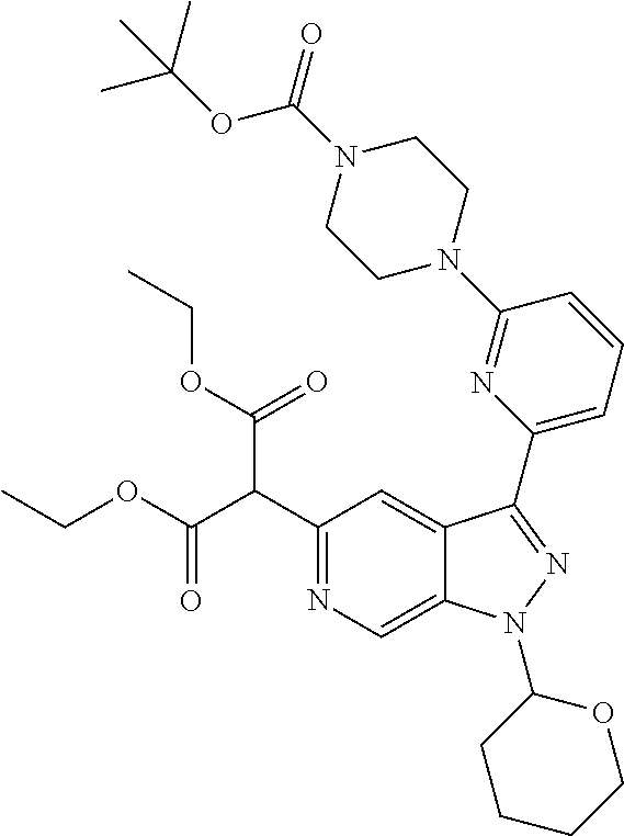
N1=C(C(C(OCC)=O)C(OCC)=O)C=C2C(=C1)N(C1CCCCO1)N=C2C1=CC=CC(N2CCN(C(OC(C)(C)C)=O)CC2)=N1
